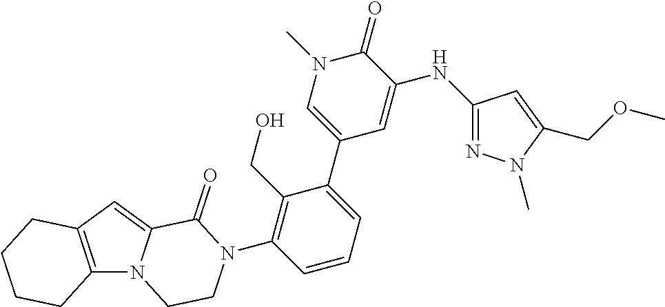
C12=C(C=C3N1CCN(C1=C(CO)C(C4=CN(C)C(=O)C(NC5=NN(C)C(COC)=C5)=C4)=CC=C1)C3=O)CCCC2
